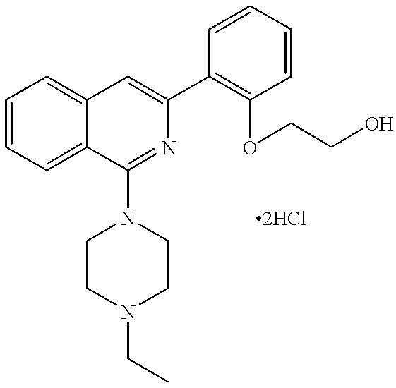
C1=CC=C2C(=C1)C=C(C1=C(OCCO)C=CC=C1)N=C2N1CCN(CC)CC1.[2HCl]
